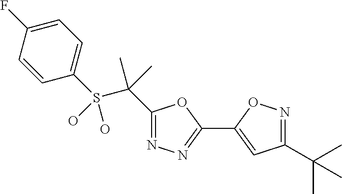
S(C(C)(C)C1=NN=C(C2=CC(C(C)(C)C)=NO2)O1)(C1=CC=C(F)C=C1)(O)O
